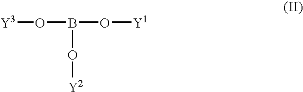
B(O[Y2])(O[Y1])O[Y3]
